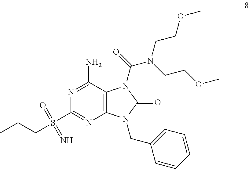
N1=C(N)C2=C(N=C1S(=O)(=N)CCC)N(CC1=CC=CC=C1)C(=O)N2C(N(CCOC)CCOC)=O
